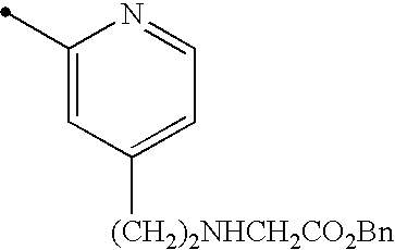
C1(C)=CC([(CH2)2NHCH2CO2Bn])=CC=N1
